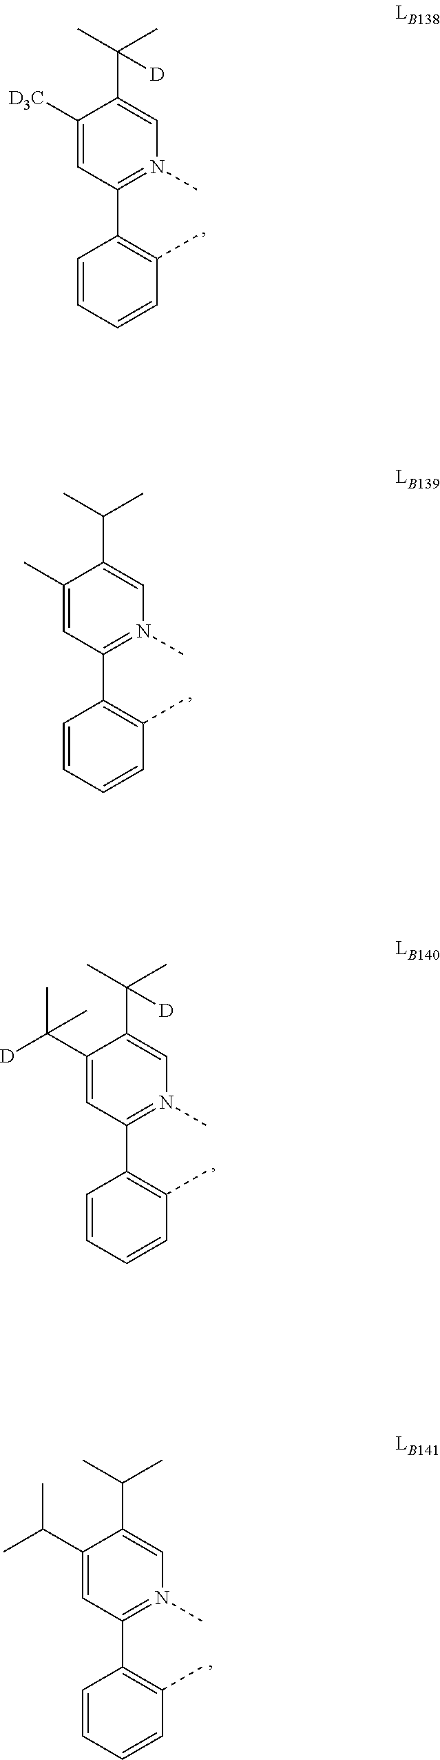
C1([D3C])=CC(C2=C(C)C=CC=C2)=N(C)C=C1C(C)([D])C.C1(C)=CC(C2=C(C)C=CC=C2)=N(C)C=C1C(C)C.C1(C([D])(C)C)=CC(C2=C(C)C=CC=C2)=N(C)C=C1C(C)([D])C.C1(C(C)C)=CC(C2=C(C)C=CC=C2)=N(C)C=C1C(C)C
